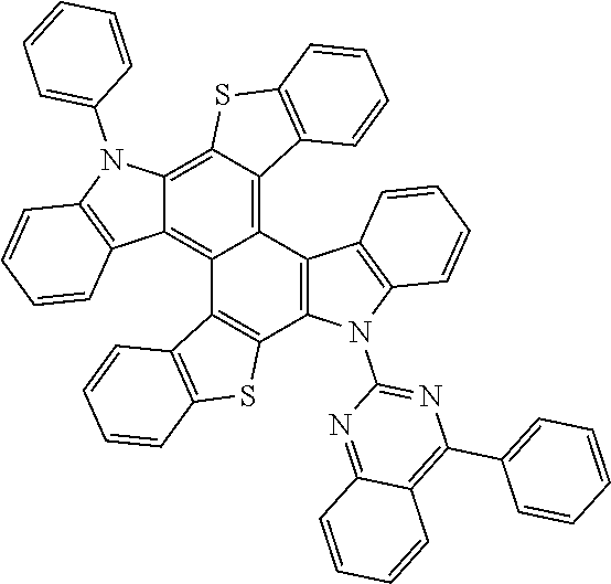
C12=C3C(=C4C(=C1C1=C(N2C2=CC=CC=C2)C=CC=C1)C1=C(C2=C4C4=C(N2C2=NC(C5=CC=CC=C5)=C5C(=N2)C=CC=C5)C=CC=C4)SC2=C1C=CC=C2)C1=C(S3)C=CC=C1
